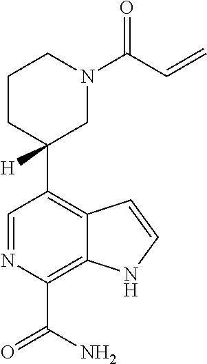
C1(C2([H])CN(C(C=C)=O)CCC2)=C2C(=C(C(N)=O)N=C1)NC=C2
